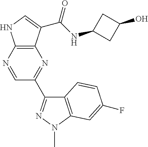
C1=NC2=C(N=C1C1=NN(C)C3=C1C=CC(F)=C3)C(C(NC1CC(O)C1)=O)=CN2
